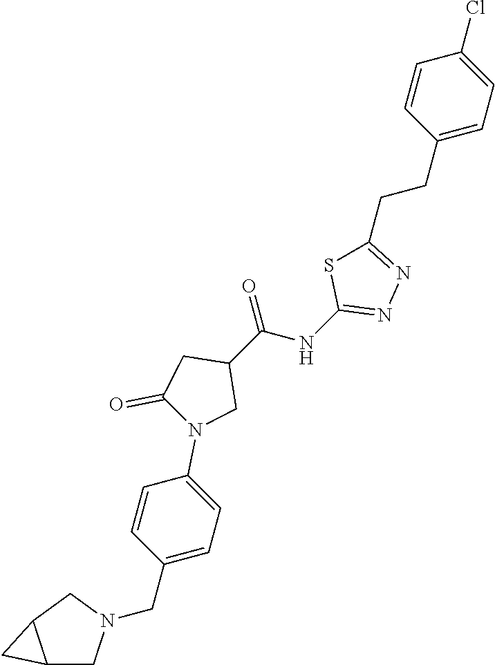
C1(CCC2=CC=C(Cl)C=C2)=NN=C(NC(C2CC(=O)N(C3=CC=C(CN4CC5C(C4)C5)C=C3)C2)=O)S1
